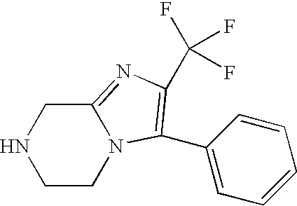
C1CN2C(=NC(C(F)(F)F)=C2C2=CC=CC=C2)CN1
